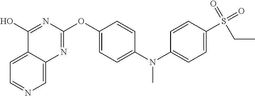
C1=C2C(=CN=C1)N=C(OC1=CC=C(N(C3=CC=C(S(=O)(=O)CC)C=C3)C)C=C1)N=C2O
